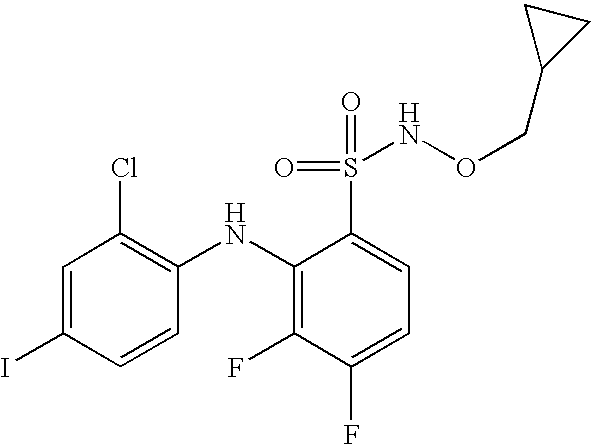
C1=C(I)C=CC(NC2=C(F)C(F)=CC=C2S(=O)(NOCC2CC2)=O)=C1Cl
